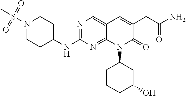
N1(S(C)(=O)=O)CCC(NC2=NC=C3C(=N2)N(C2CCCC(O)C2)C(=O)C(CC(N)=O)=C3)CC1
